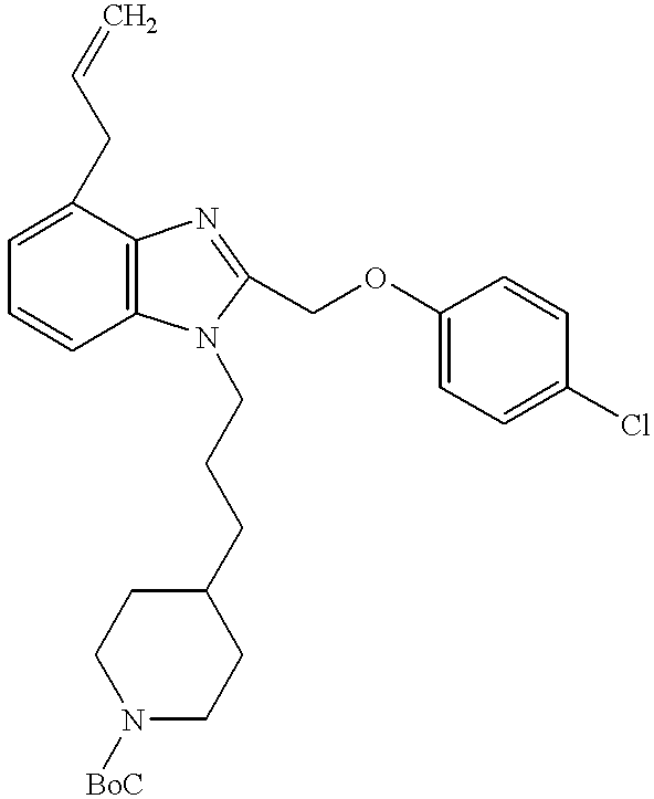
C1=C(CC=C)C2=C(C=C1)N(CCCC1CCN([BoC])CC1)C(COC1=CC=C(Cl)C=C1)=N2
